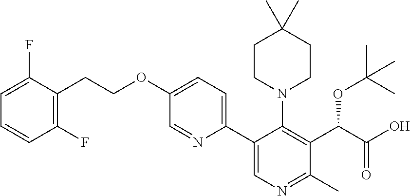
C1CN(C2=C(C(C(O)=O)OC(C)(C)C)C(C)=NC=C2C2=CC=C(OCCC3=C(F)C=CC=C3F)C=N2)CCC1(C)C
